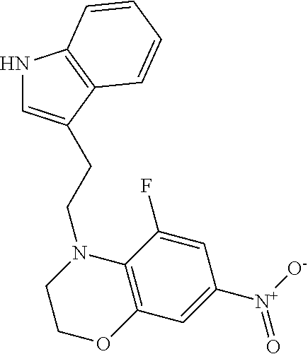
N1C=C(CCN2CCOC3=C2C(F)=CC([N+]([O-])=O)=C3)C2=C1C=CC=C2
